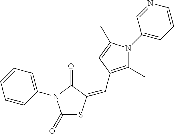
C1(=O)SC(=CC2=C(C)N(C3=CC=CN=C3)C(C)=C2)C(=O)N1C1=CC=CC=C1
